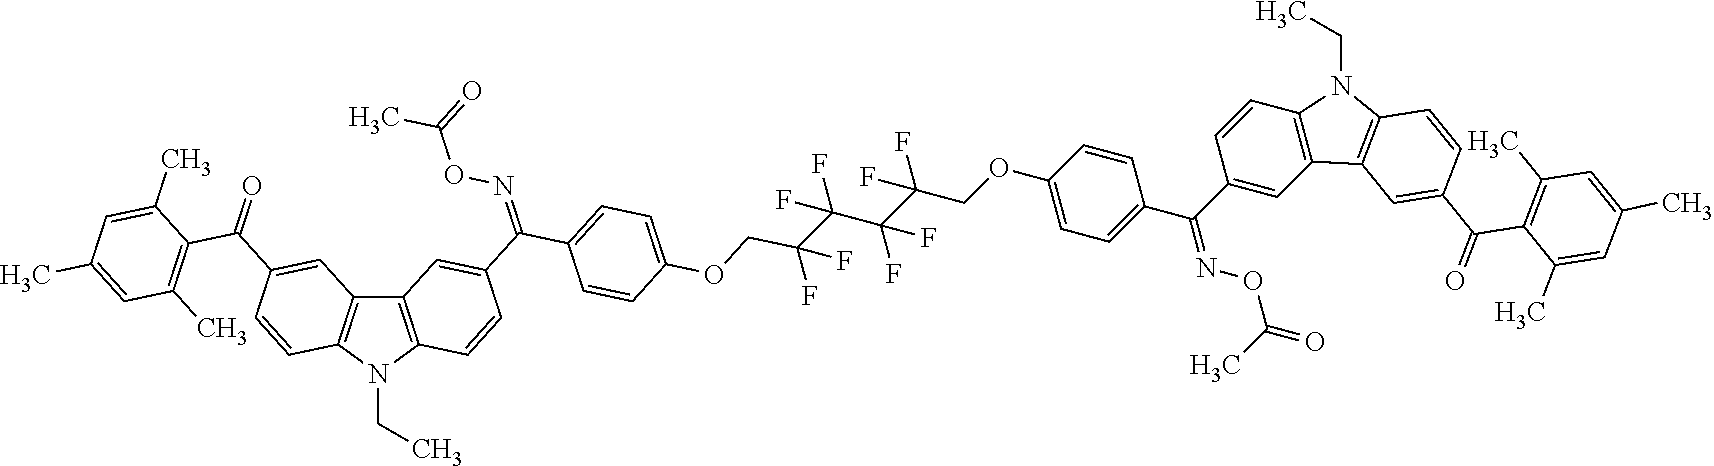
C12=C(N(CC)C3=C1C=C(C(C1=C(C)C=C(C)C=C1C)=O)C=C3)C=CC(C(C1=CC=C(OCC(F)(F)C(C(F)(F)C(COC3=CC=C(C(=NOC(=O)C)C4=CC5=C(C=C4)N(CC)C4=C5C=C(C(C5=C(C)C=C(C)C=C5C)=O)C=C4)C=C3)(F)F)(F)F)C=C1)=NOC(C)=O)=C2
